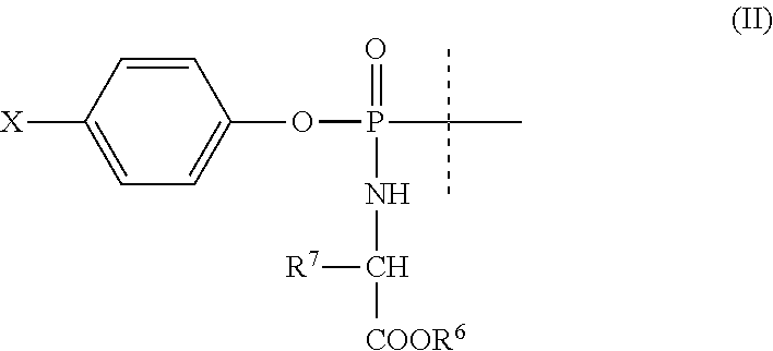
C1=CC([X])=CC=C1OP(=O)(C(C)(C)C)NC([COOR6])[R7]
